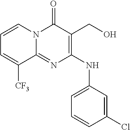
C1=CN2C(=NC(NC3=CC=CC(Cl)=C3)=C(CO)C2=O)C([CF3])=C1
